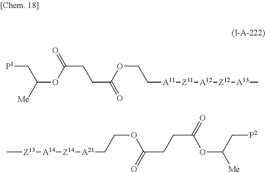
[P1]CC(OC(CCC(=O)OCC[A11][Z11][A12][Z12][A13]C)=O)[Me].C[Z13][A14][Z14][A21]CCOC(CCC(=O)OC(C[P2])[Me])=O
